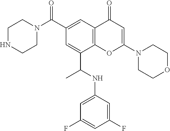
C1(C(N2CCNCC2)=O)=CC2=C(C(C(NC3=CC(F)=CC(F)=C3)C)=C1)OC(N1CCOCC1)=CC2=O
